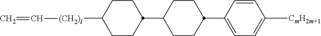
C1(C2CCC(C3CCC([(CH2)l]C=C)CC3)CC2)=CC=C([CmH2m+1])C=C1
